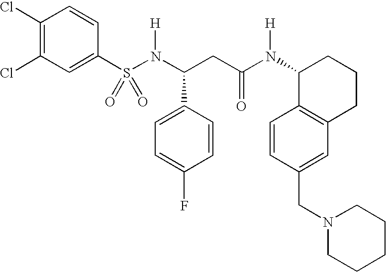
S(N(C(CC(N(C1C2=C(CCC1)C=C(CN1CCCCC1)C=C2)[H])=O)C1=CC=C(F)C=C1)[H])(=O)(=O)C1=CC(Cl)=C(Cl)C=C1
